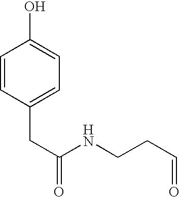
C(C(NCCC=O)=O)C1=CC=C(O)C=C1
